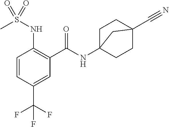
C1=CC(C(F)(F)F)=CC(C(=O)NC23CCC(C#N)(CC2)C3)=C1NS(C)(=O)=O
